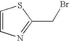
C1=CN=C(CBr)S1
